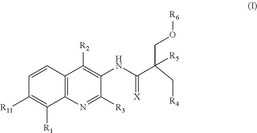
C1=CC2=C(C([R1])=C1[R11])N=C([R3])C(NC(C(C[R4])([R5])CO[R6])=[X])=C2[R2]
